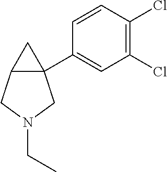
C12(C3=CC(Cl)=C(Cl)C=C3)C(CN(CC)C1)C2
